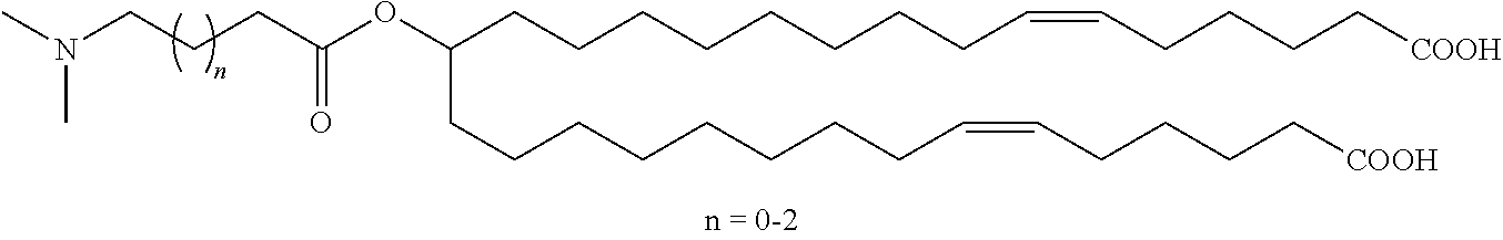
CN(CCCC(OC(CCCCCCCCC=CCCCC[COOH])CCCCCCCCC=CCCCC[COOH])=O)C
